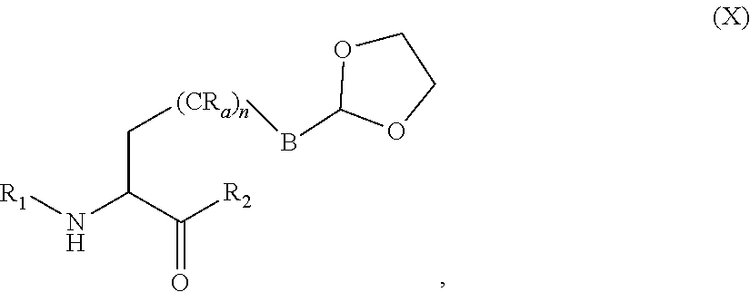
C1OC(BC)OC1.[(CRa)n]CC(N[R1])C([R2])=O
